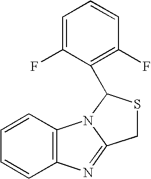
C1=CC2=C(C=C1)N1C(=N2)CSC1C1=C(F)C=CC=C1F
